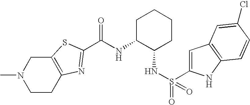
N1(C)CCC2=C(C1)SC(C(NC1C(NS(=O)(C3=CC4=C(N3)C=CC(Cl)=C4)=O)CCCC1)=O)=N2
